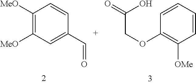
C1([MeO])=C([MeO])C=C(C=O)C=C1.C(C(O)=O)OC1=C([OMe])C=CC=C1
